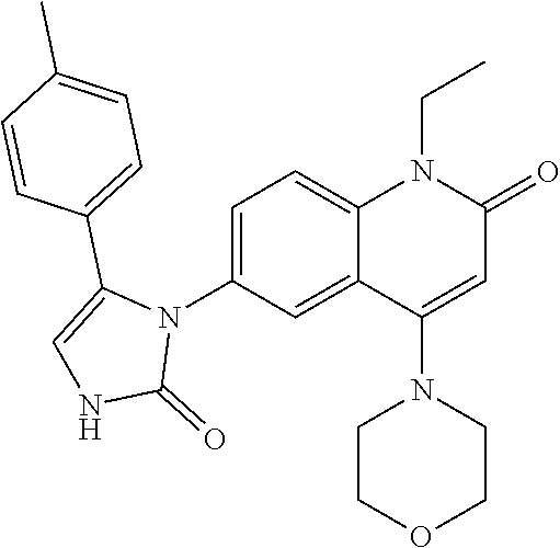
N1(C2=CC=C3C(=C2)C(N2CCOCC2)=CC(=O)N3CC)C(C2=CC=C(C)C=C2)=CNC1=O
